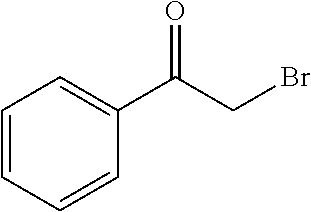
C1=CC=CC=C1C(CBr)=O
